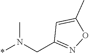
C1(CN(*)C)=NOC(C)=C1
